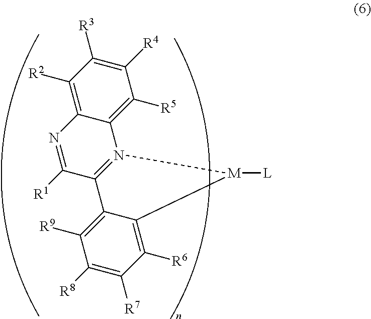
N1=C([R1])C2=N(C3=C([R5])C([R4])=C([R3])C([R2])=C13)[M]([L])C1=C([R6])C([R7])=C([R8])C([R9])=C21
